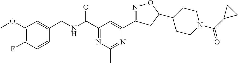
C1(OC)=C(F)C=CC(CNC(C2=NC(C)=NC(C3=NOC(C4CCN(C(C5CC5)=O)CC4)C3)=C2)=O)=C1
